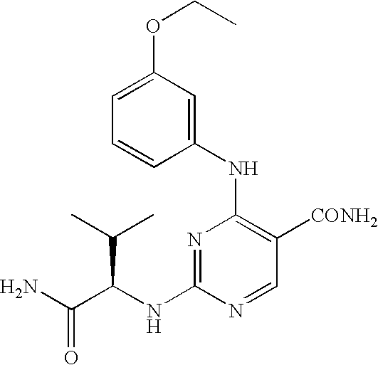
NC(C(C(C)C)NC1=NC(NC2=CC(OCC)=CC=C2)=C([CONH2])C=N1)=O
